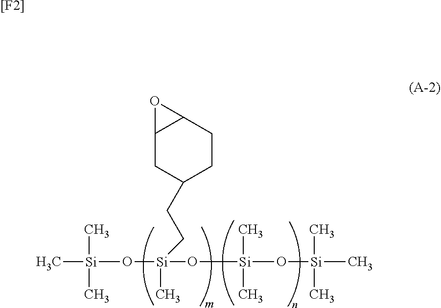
C[Si](C)(C)O[Si](C)(CCC1CCC2C(C1)O2)O[Si](C)(C)O[Si](C)(C)C.[[F2]]
